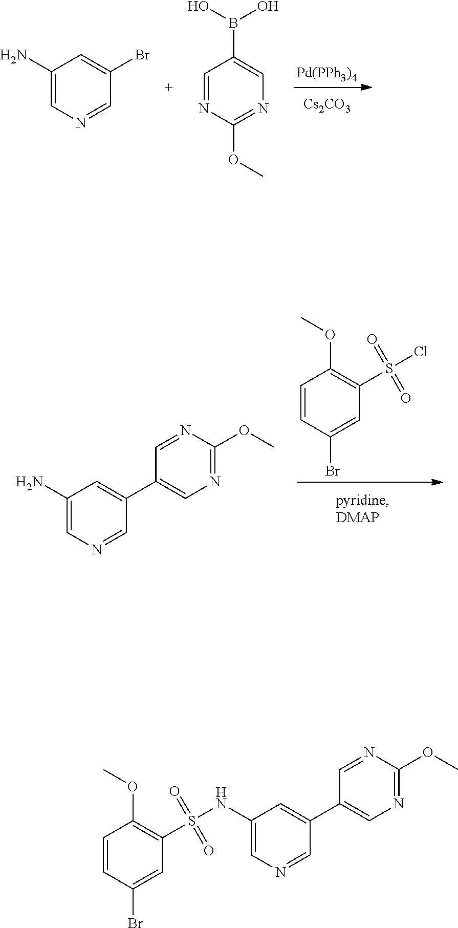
[Pd(PPh3)4].[Cs2CO3].C1(N)=CN=CC(Br)=C1.C1=NC(OC)=NC=C1B(O)O.C1=CC(Br)=CC(S(=O)(=O)Cl)=C1OC.C1(N)=CN=CC(C2=CN=C(OC)N=C2)=C1.C1=CC(Br)=CC(S(=O)(=O)NC2=CN=CC(C3=CN=C(OC)N=C3)=C2)=C1OC
